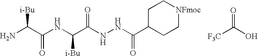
N(C(C(NNC(C1CC[NFmoc]CC1)=O)=O)[i-Bu])C(C(N)[i-Bu])=O.[F3C]C(O)=O
